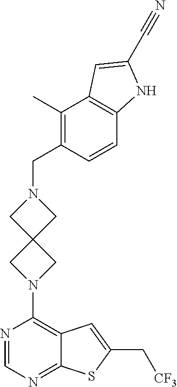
C12=C(N3CC4(C3)CN(CC3=C(C)C5=C(C=C3)NC(C#N)=C5)C4)N=CN=C1SC(C[CF3])=C2
